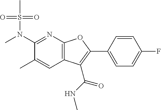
C1(N(C)S(C)(=O)=O)=NC2=C(C=C1C)C(C(NC)=O)=C(C1=CC=C(F)C=C1)O2
